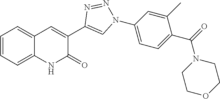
C1=CC=C2C(=C1)NC(=O)C(C1=CN(C3=CC=C(C(N4CCOCC4)=O)C(C)=C3)N=N1)=C2
